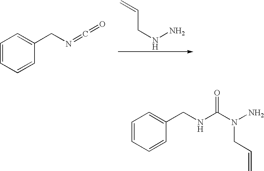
C1=CC=CC(CN=C=O)=C1.N(N)CC=C.C1=CC=CC(CNC(N(N)CC=C)=O)=C1
